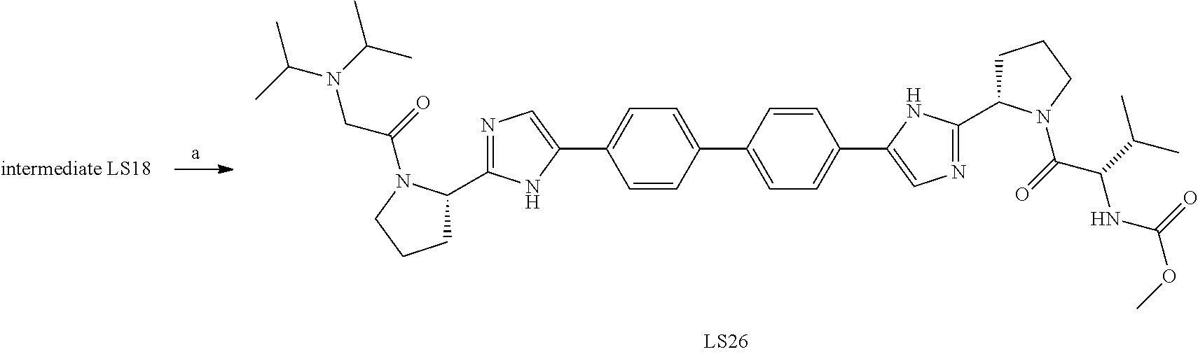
C1C(C2=NC=C(C3=CC=C(C4=CC=C(C5=CN=C(C6CCCN6C(=O)C(C(C)C)NC(OC)=O)N5)C=C4)C=C3)N2)N(C(=O)CN(C(C)C)C(C)C)CC1
